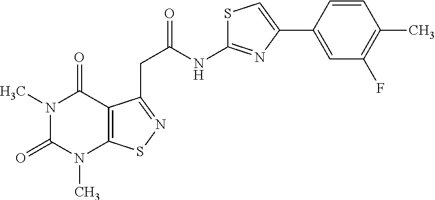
N1(C)C(=O)N(C)C2=C(C1=O)C(CC(NC1=NC(C3=CC(F)=C(C)C=C3)=CS1)=O)=NS2
